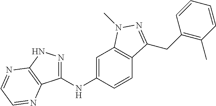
C1(NC2=CC3=C(C=C2)C(CC2=C(C)C=CC=C2)=NN3C)=NNC2=C1N=CC=N2
